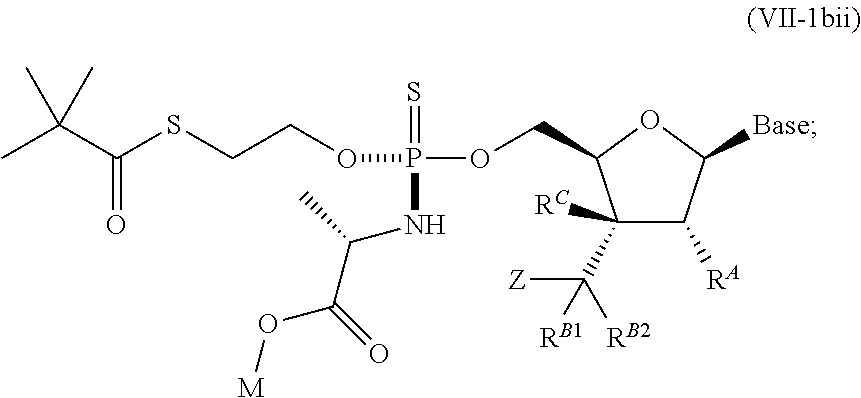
C(C(SCCOP(OCC1C(C([RB2])([Z])[RB1])([RC])C([RA])C([Base])O1)(=S)NC(C(=O)O[M])C)=O)(C)(C)C
